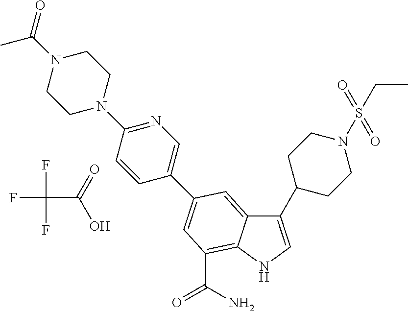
C1(C2CCN(S(CC)(=O)=O)CC2)=CNC2=C(C(N)=O)C=C(C3=CN=C(N4CCN(C(C)=O)CC4)C=C3)C=C12.FC(C(=O)O)(F)F
